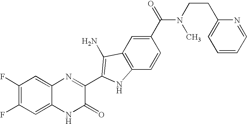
C1=C2C(=CC(F)=C1F)N=C(C1=C(N)C3=C(C=CC(C(=O)N(C)CCC4=CC=CC=N4)=C3)N1)C(=O)N2
